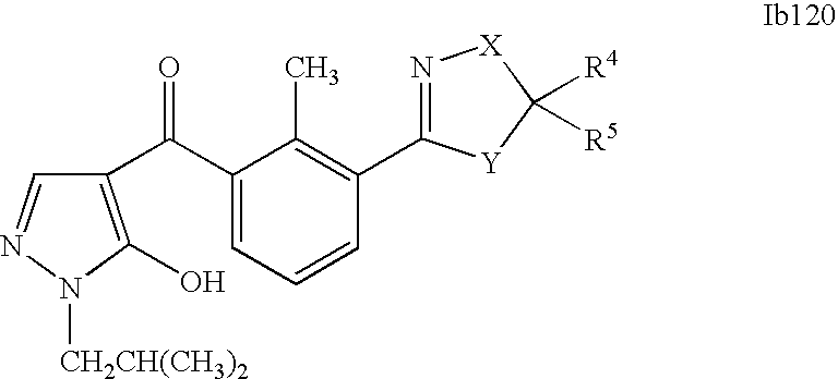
C1(C(C2=C(O)N([CH2CH(CH3)2])N=C2)=O)=CC=CC(C2=N[X]C([R4])([R5])[Y]2)=C1C
